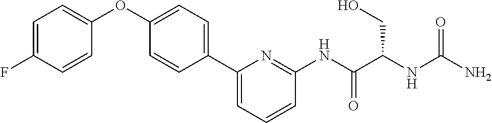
C1=C(F)C=CC(OC2=CC=C(C3=CC=CC(NC(=O)C(CO)NC(=O)N)=N3)C=C2)=C1
